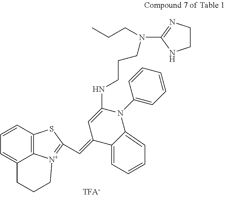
C12=C3C=CC=C1CCC[N+]2=C(C=C1C=C(NCCCN(C2=NCCN2)CCC)N(C2=CC=CC=C2)C2=CC=CC=C12)S3
